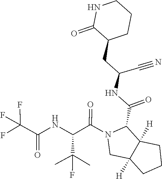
C1C2([H])CCCC2([H])C(C(NC(C#N)CC2C(=O)NCCC2)=O)N1C(C(NC(C(F)(F)F)=O)C(C)(C)F)=O
